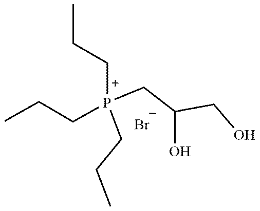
[P+](CCC)(CC(CO)O)(CCC)CCC.[Br-]
